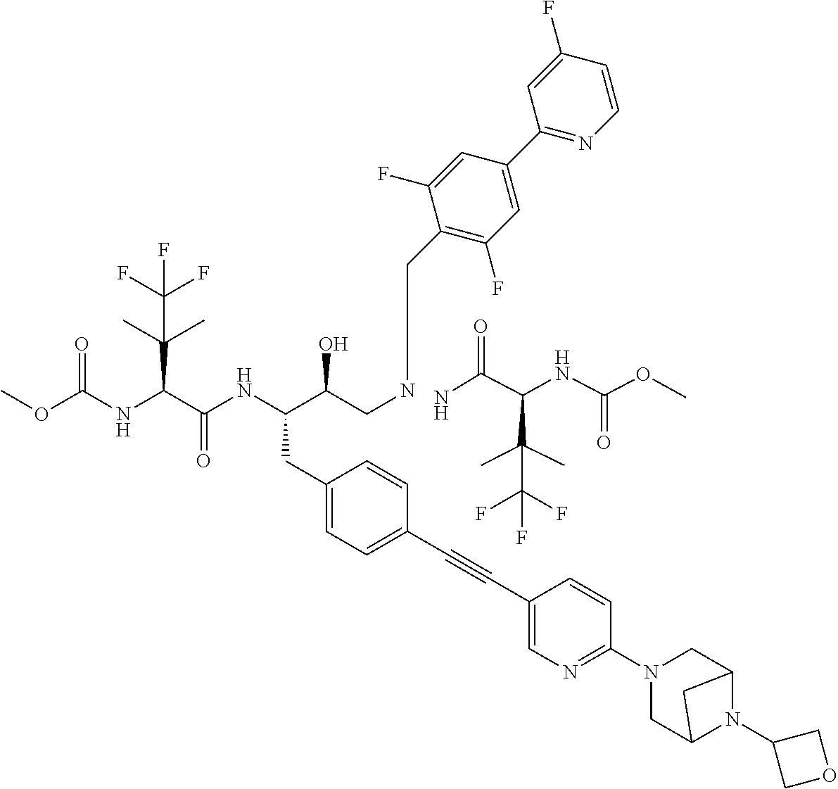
C(C(F)(F)F)(C)(C(C(N)=O)NC(=O)OC)C.C1(CC(NC(C(C(C)(C)C(F)(F)F)NC(OC)=O)=O)C(CNCC2=C(F)C=C(C3=NC=CC(F)=C3)C=C2F)O)=CC=C(C#CC2=CN=C(N3CC4N(C5COC5)C(C3)C4)C=C2)C=C1
